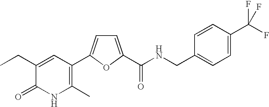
C1(CC)=CC(C2=CC=C(C(NCC3=CC=C(C(F)(F)F)C=C3)=O)O2)=C(C)NC1=O
